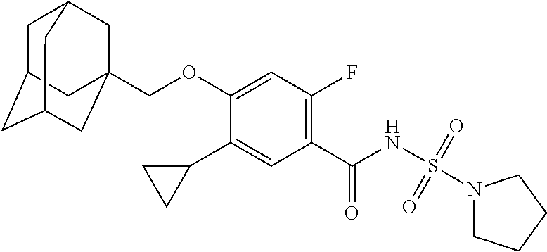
C1(C2CC2)=CC(C(NS(N2CCCC2)(=O)=O)=O)=C(F)C=C1OCC12CC3CC(CC(C1)C3)C2
